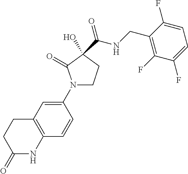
C12=C(C=C(N3CCC(C(NCC4=C(F)C(F)=CC=C4F)=O)(O)C3=O)C=C1)CCC(=O)N2
